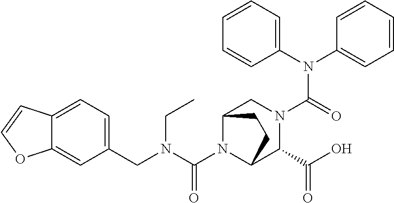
C1(N(C2=CC=CC=C2)C(=O)N2CC3N(C(N(CC4=CC=C5C(=C4)OC=C5)CC)=O)C(C2C(O)=O)CC3)=CC=CC=C1
